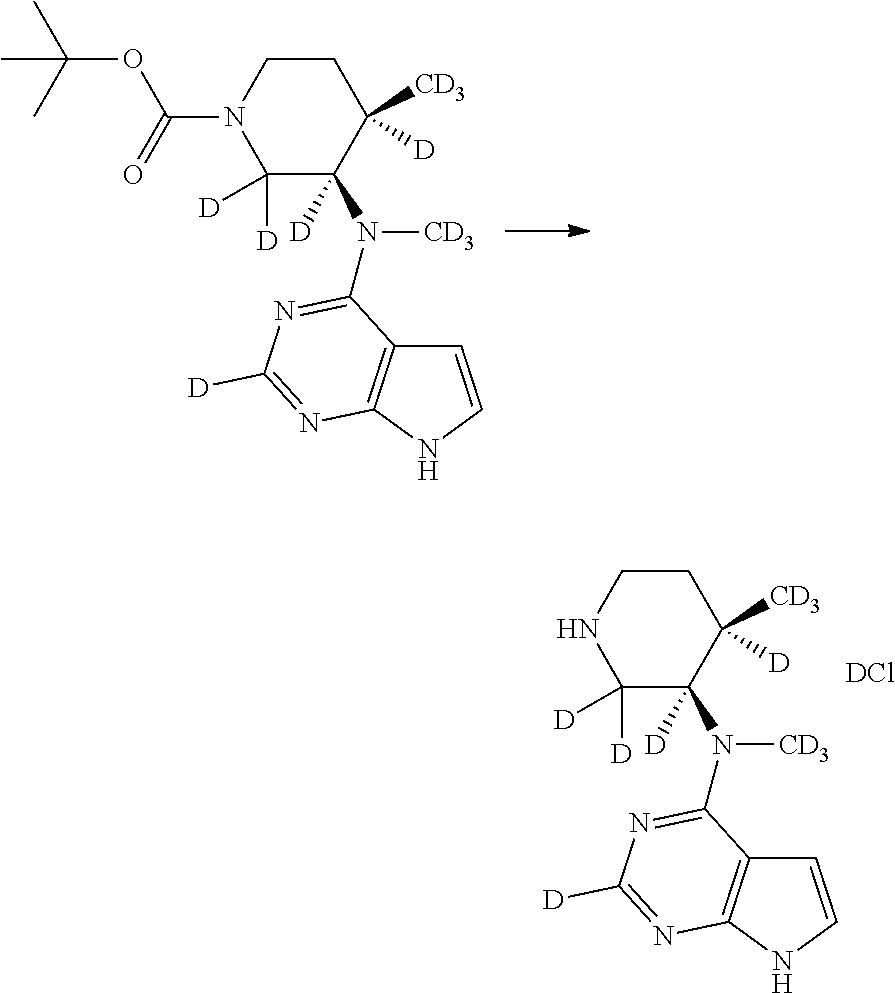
C1CNC([D])([D])C([D])(N([CD3])C2=NC([D])=NC3=C2C=CN3)C1([CD3])[D].[DCl].C1CN(C(OC(C)(C)C)=O)C([D])([D])C([D])(N([CD3])C2=NC([D])=NC3=C2C=CN3)C1([CD3])[D]
